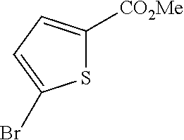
S1C([CO2Me])=CC=C1Br
